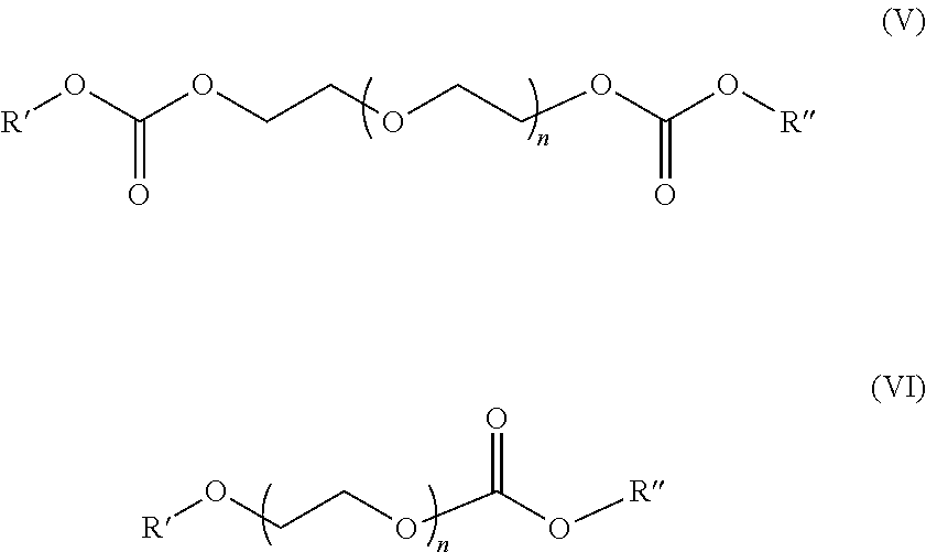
[R]OC(OCCOCCOC(O[R])=O)=O.O(CCOC(O[R])=O)[R]
